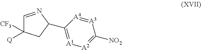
[A3]1=[A4]C(C2CC([CF3])([Q])C=N2)=[A1][A2]=C1[NO2]
